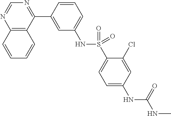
C12=C(C(C3=CC(NS(=O)(=O)C4=CC=C(NC(NC)=O)C=C4Cl)=CC=C3)=NC=N1)C=CC=C2
